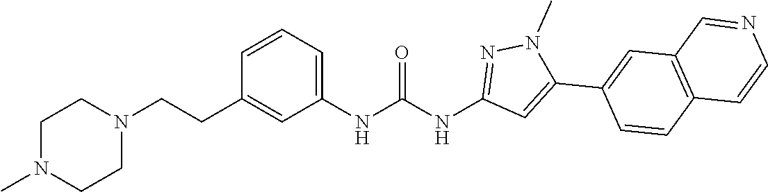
N1(C)CCN(CCC2=CC(NC(NC3=NN(C)C(C4=CC5=C(C=C4)C=CN=C5)=C3)=O)=CC=C2)CC1
